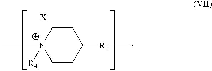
[N+]1(C)([R4])CCC([R1]C)CC1.[X-]
